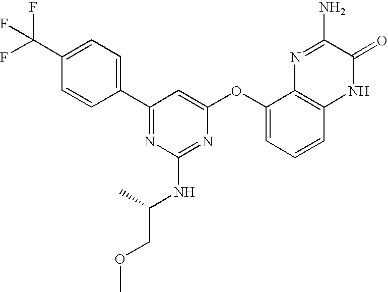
C1=CC(C(F)(F)F)=CC=C1C1=NC(NC(COC)C)=NC(OC2=CC=CC3=C2N=C(N)C(=O)N3)=C1
